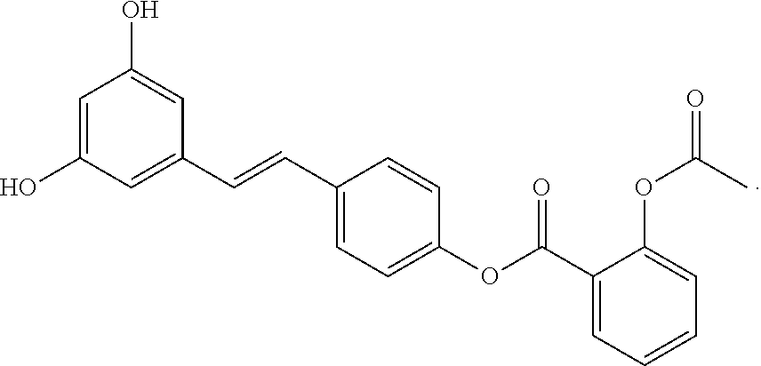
C1=C(O)C=C(C=CC2=CC=C(OC(C3=CC=CC=C3OC(C)=O)=O)C=C2)C=C1O
